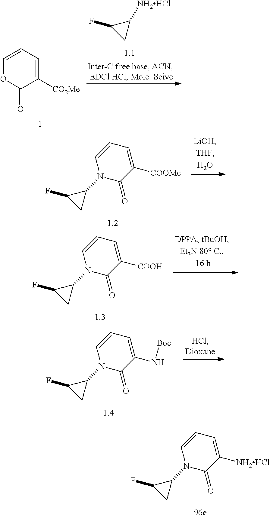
C1=CC=C([CO2Me])C(=O)O1.FC1CC1[NH2HCl].C1=C([COOMe])C(=O)N(C2C(F)C2)C=C1.C1=C([NH2HCl])C(=O)N(C2C(F)C2)C=C1.C1=C([COOH])C(=O)N(C2C(F)C2)C=C1.C1=C(N[Boc])C(=O)N(C2C(F)C2)C=C1
